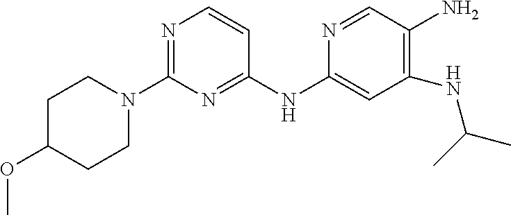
C1C(OC)CCN(C2=NC=CC(NC3=CC(NC(C)C)=C(N)C=N3)=N2)C1
